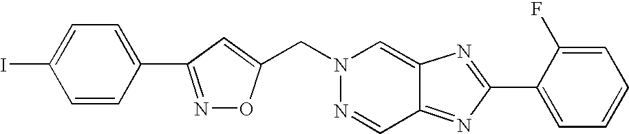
N1=C(C2=CC=C(I)C=C2)C=C(CN2N=CC3=NC(C4=CC=CC=C4F)=NC3=C2)O1
